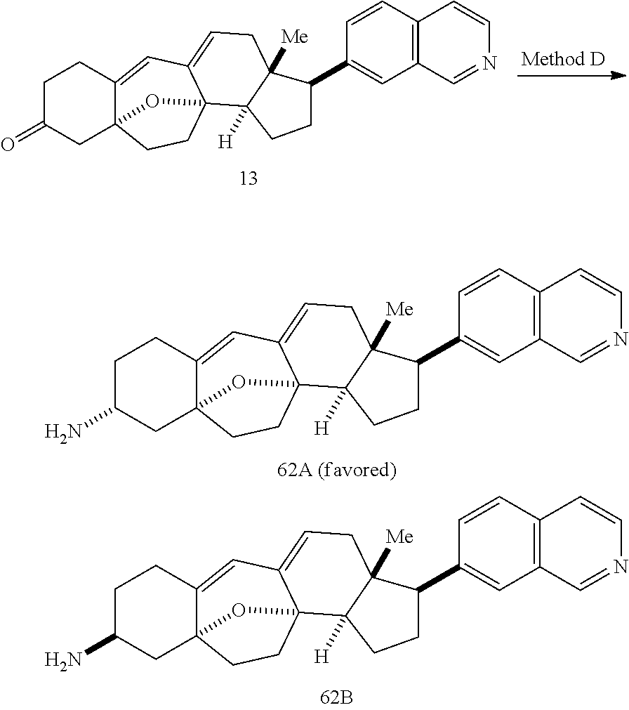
C1C(=O)CC23C(=CC4=CCC5([Me])C([H])(C4(CC2)O3)CCC5C2=CC3=C(C=C2)C=CN=C3)C1.C1C(N)CC23C(=CC4=CCC5([Me])C([H])(C4(CC2)O3)CCC5C2=CC3=C(C=C2)C=CN=C3)C1.C1C(N)CC23C(=CC4=CCC5([Me])C([H])(C4(CC2)O3)CCC5C2=CC3=C(C=C2)C=CN=C3)C1
